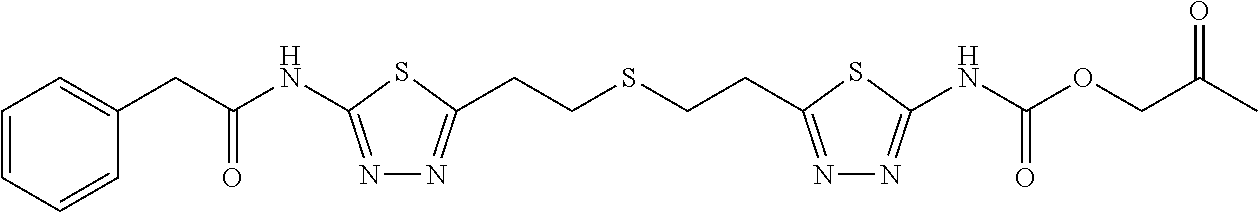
N1=C(NC(CC2=CC=CC=C2)=O)SC(CCSCCC2=NN=C(NC(OCC(C)=O)=O)S2)=N1
